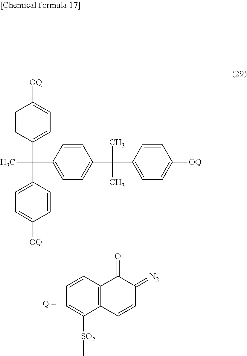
C12=C(C=CC=C1[SO2]C)C(=O)C(=[N2])C=C2.CC(C1=CC=C(C(C2=CC=C([OQ])C=C2)(C)C)C=C1)(C1=CC=C([OQ])C=C1)C1=CC=C([OQ])C=C1
